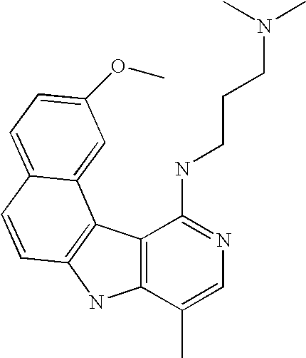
C12=C(C(C)=CN=C1NCCCN(C)C)NC1=C2C2=CC(OC)=CC=C2C=C1
